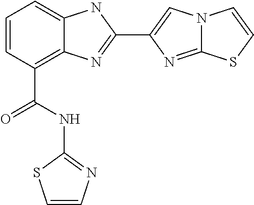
C1=CC(C(NC2=NC=CS2)=O)=C2C(=C1)NC(C1=CN3C(=N1)SC=C3)=N2
